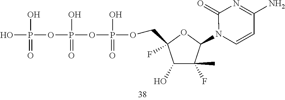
C1(O)C(C)(F)C(N2C=CC(N)=NC2=O)OC1(COP(O)(=O)OP(O)(OP(O)(O)=O)=O)F
